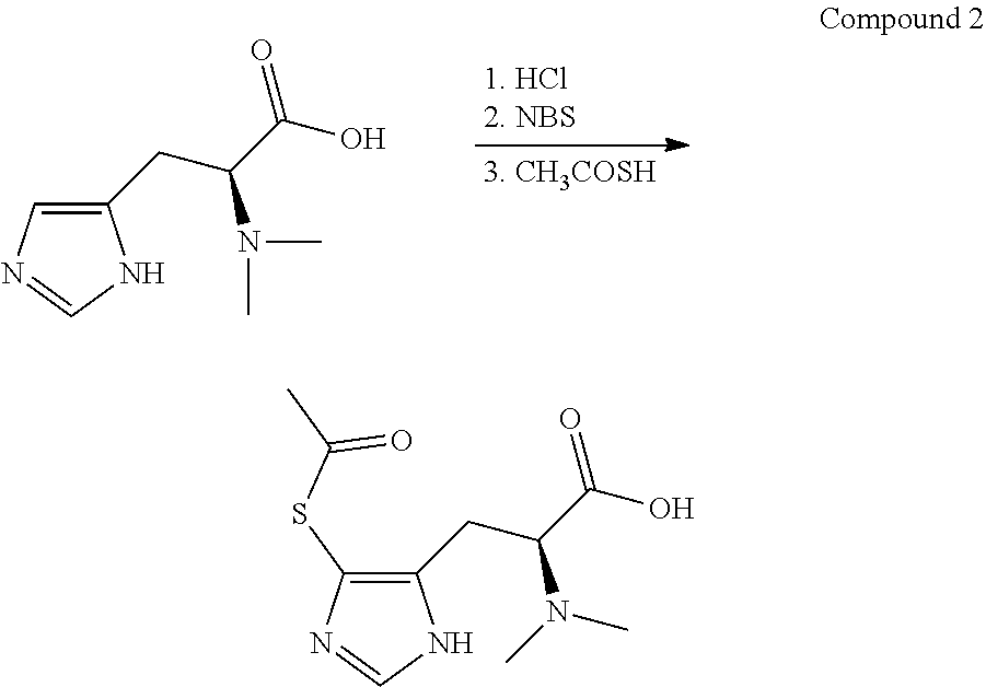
C1(CC(C(O)=O)N(C)C)=CN=CN1.C1(CC(C(O)=O)N(C)C)=C(SC(C)=O)N=CN1
